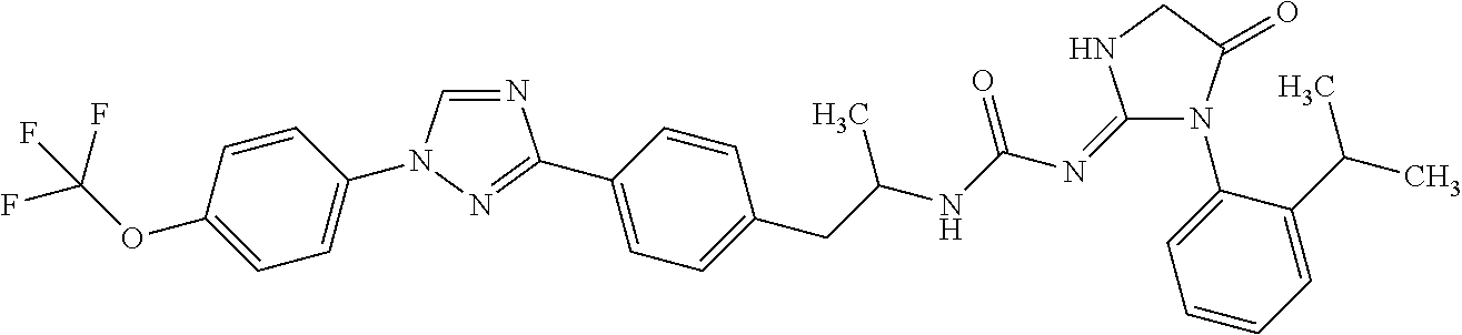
C1=CC(OC(F)(F)F)=CC=C1N1C=NC(C2=CC=C(CC(NC(N=C3N(C4=CC=CC=C4C(C)C)C(=O)CN3)=O)C)C=C2)=N1
